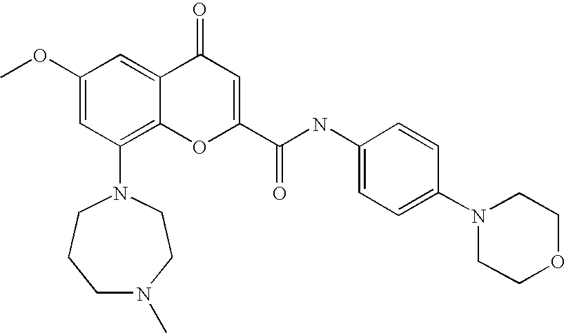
C1(N2CCN(C)CCC2)=C2C(=CC(OC)=C1)C(=O)C=C(C(NC1=CC=C(N3CCOCC3)C=C1)=O)O2
